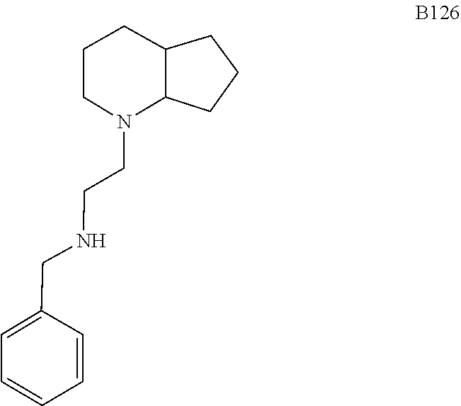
N1(CCNCC2=CC=CC=C2)C2C(CCC1)CCC2
